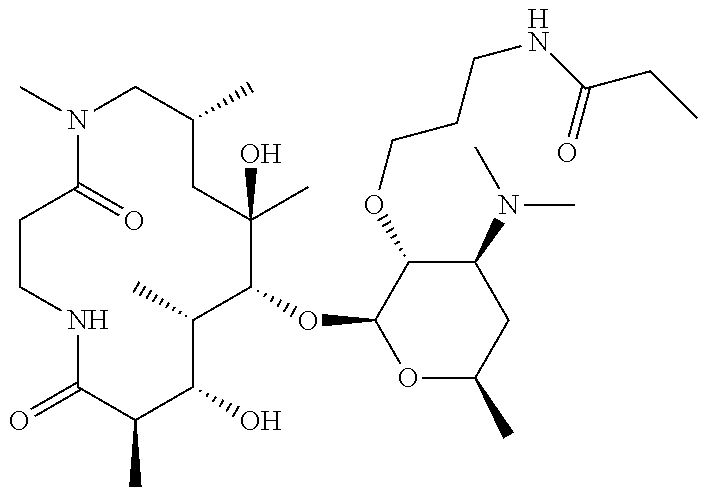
O=C1C(C)C(O)C(C)C(OC2OC(C)CC(N(C)C)C2OCCCNC(CC)=O)C(C)(O)CC(C)CN(C)C(=O)CCN1
